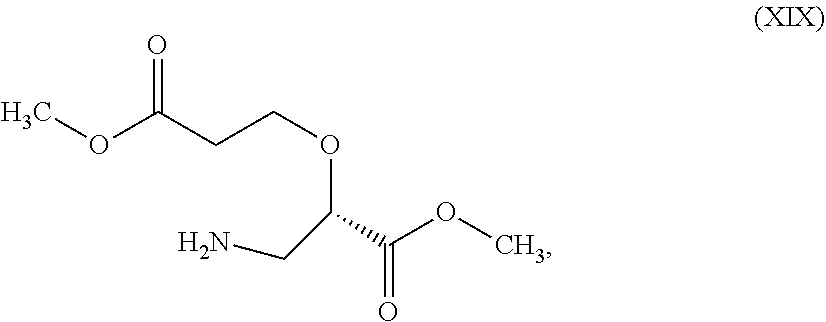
COC(CCOC(C(=O)OC)CN)=O
